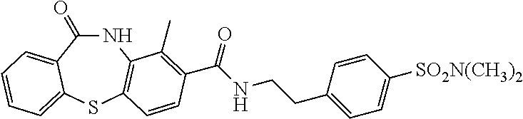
N1C(=O)C2=CC=CC=C2SC2=C1C(C)=C(C(NCCC1=CC=C([SO2N(CH3)2])C=C1)=O)C=C2
